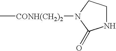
C[CONH(CH2)2]N1CCNC1=O
